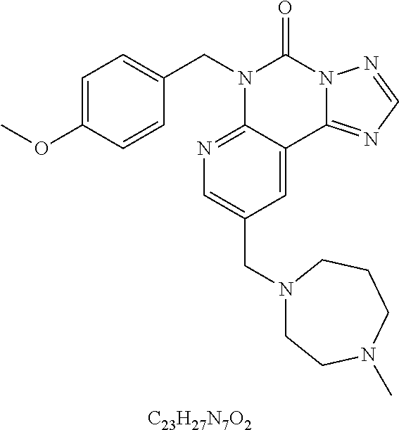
[C23H27N7O2].C1=C(OC)C=CC(CN2C3=NC=C(CN4CCN(C)CCC4)C=C3C3=NC=NN3C2=O)=C1
